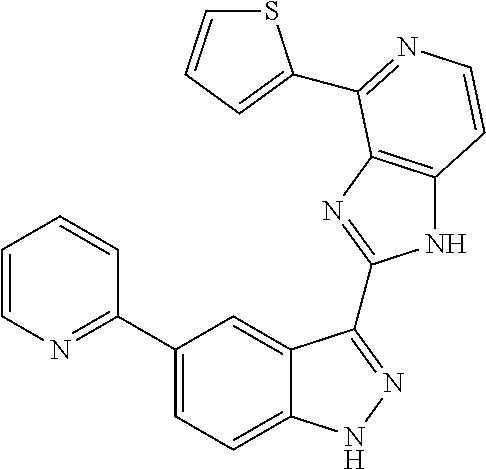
C1(C2=NC=CC=C2)=CC=C2C(=C1)C(C1=NC3=C(N1)C=CN=C3C1=CC=CS1)=NN2
